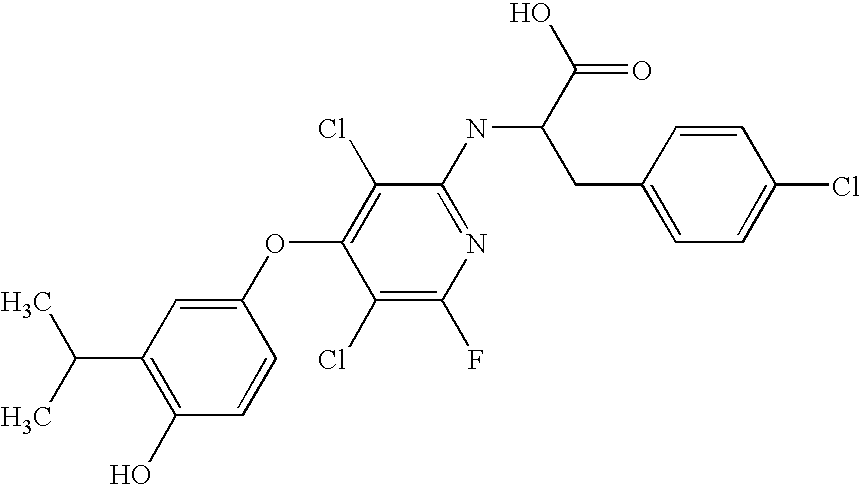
N(C1=NC(F)=C(Cl)C(OC2=CC(C(C)C)=C(O)C=C2)=C1Cl)C(C(O)=O)CC1=CC=C(Cl)C=C1
